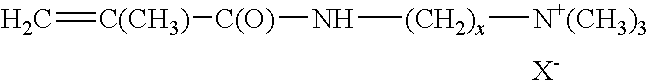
C=[C(CH3)][C(O)]N[(CH2)x][N+(CH3)3].[X-]
